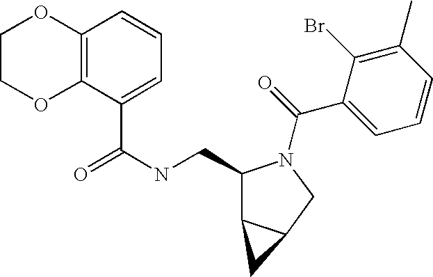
C1(CNC(=O)C2=CC=CC3=C2OCCO3)C2C(CN1C(=O)C1=CC=CC(C)=C1Br)C2
